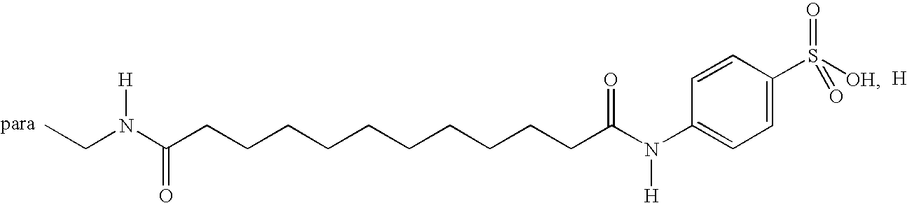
CCN(C(CCCCCCCCCCC(N(C1=CC=C(S(=O)(=O)[OH])C=C1)[H])=O)=O)[H].[H]
